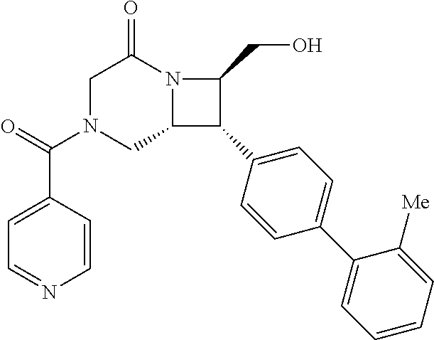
C1N(C(C2=CC=NC=C2)=O)CC2N(C1=O)C(CO)C2C1=CC=C(C2=CC=CC=C2[Me])C=C1
